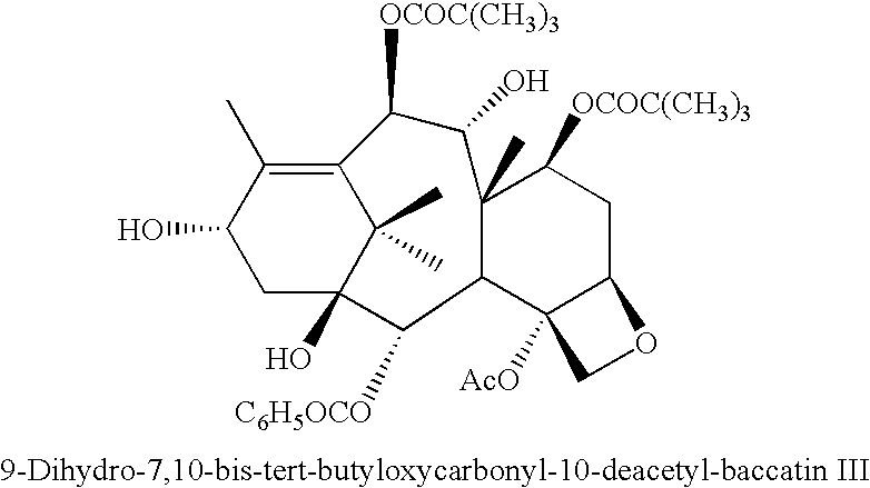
C12=C(C)C(O)CC(O)(C1(C)C)C([C6H5OCO])C1C3([AcO])C(CC([OCOC(CH3)3])C1(C)C(O)C2[OCOC(CH3)3])OC3
